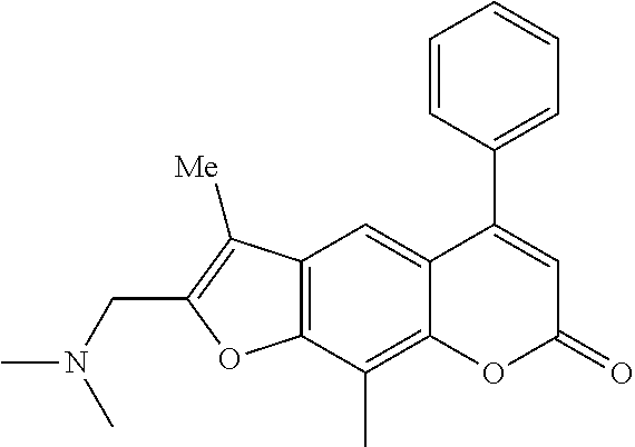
C12=C(C(C)=C3C(=C1)C(C1=CC=CC=C1)=CC(=O)O3)OC(CN(C)C)=C2[Me]
